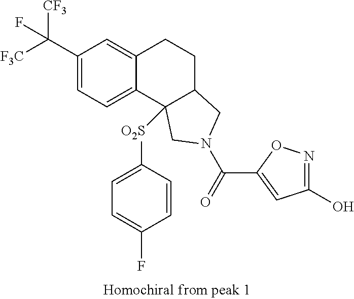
[F3C]C(C1=CC=C2C(=C1)CCC1C2([O2S]C2=CC=C(F)C=C2)CN(C(=O)C2=CC(O)=NO2)C1)([CF3])F
